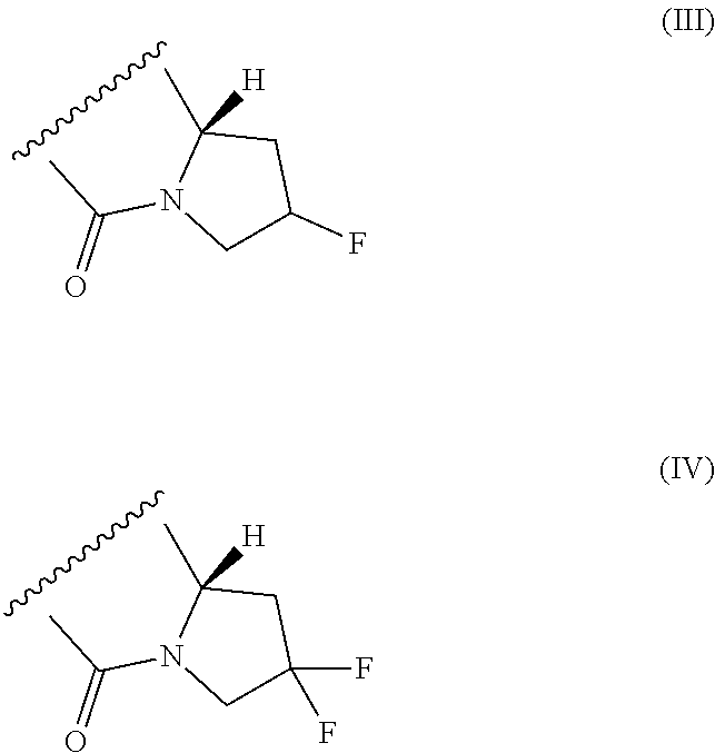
CC1([H])N(C(C)=O)CC(F)C1.CC1([H])N(C(C)=O)CC(F)(F)C1
